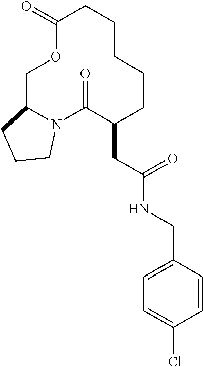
C1C2N(C(=O)C(CC(=O)NCC3=CC=C(Cl)C=C3)CCCCCC(=O)O1)CCC2
